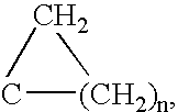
C[(CH2)n]CC
